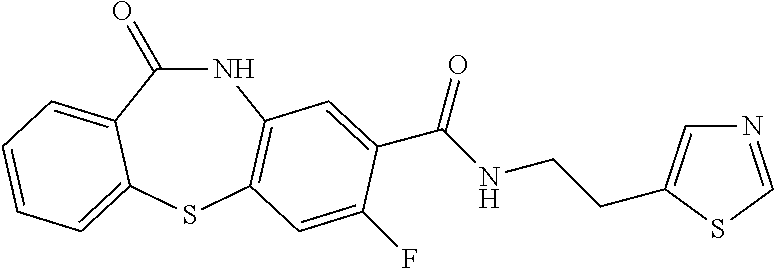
N1C(=O)C2=CC=CC=C2SC2=C1C=C(C(NCCC1=CN=CS1)=O)C(F)=C2
